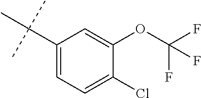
C1(C(C)(C)C)=CC=C(Cl)C(OC(F)(F)F)=C1
